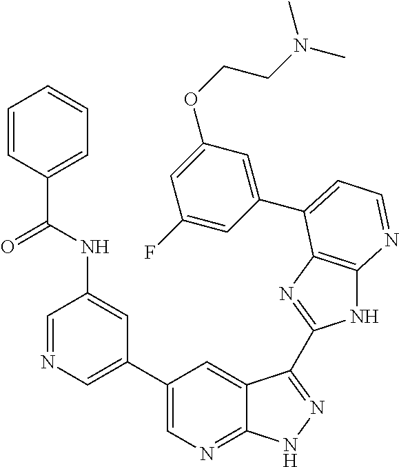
C1(C2=CN=CC(NC(C3=CC=CC=C3)=O)=C2)=CN=C2C(=C1)C(C1=NC3=C(N1)N=CC=C3C1=CC(OCCN(C)C)=CC(F)=C1)=NN2
